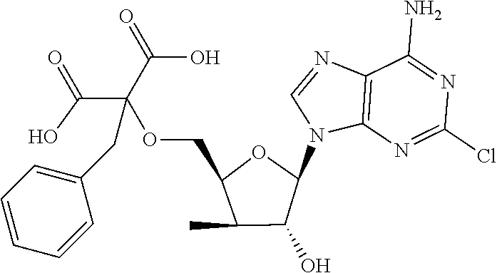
C12=C(N=C(Cl)N=C1N)N(C1OC(COC(C(=O)O)(C(=O)O)CC3=CC=CC=C3)C(C)C1O)C=N2
